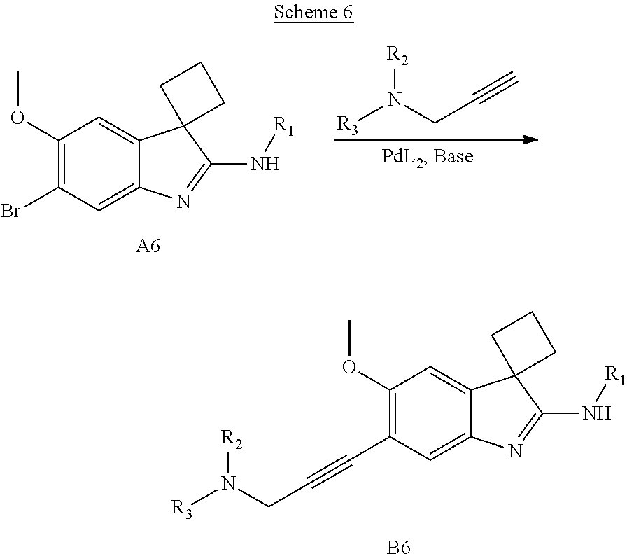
C1(OC)=C(Br)C=C2C(=C1)C1(C(N[R1])=N2)CCC1.[A6].[R3]N(CC#C)[R2].C1(OC)=C(C#CCN([R3])[R2])C=C2C(=C1)C1(C(N[R1])=N2)CCC1.[B6]
